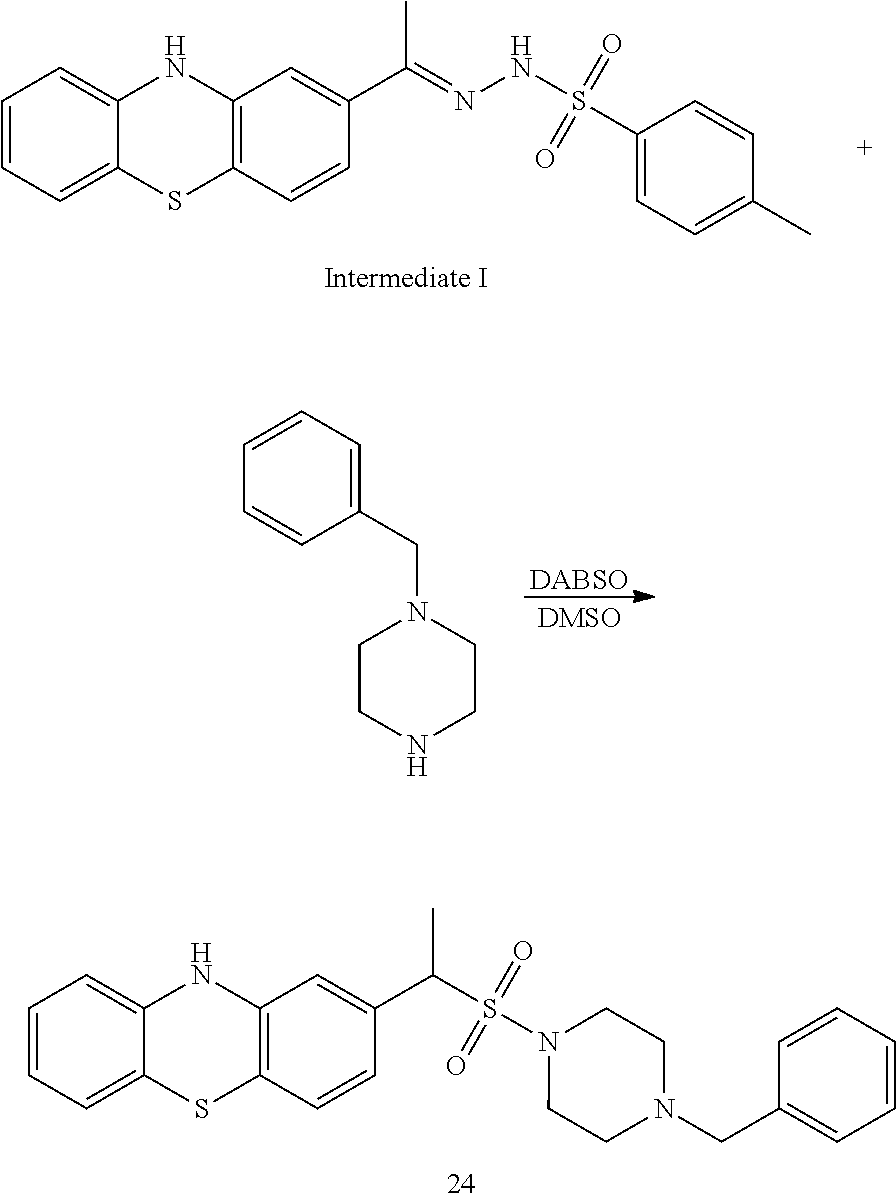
C1=CC=C2C(=C1)NC1=C(S2)C=CC(C(=NNS(=O)(=O)C2=CC=C(C)C=C2)C)=C1.[DABSO].N1(CC2=CC=CC=C2)CCNCC1.C1=CC=C2C(=C1)NC1=C(S2)C=CC(C(C)S(=O)(=O)N2CCN(CC3=CC=CC=C3)CC2)=C1
